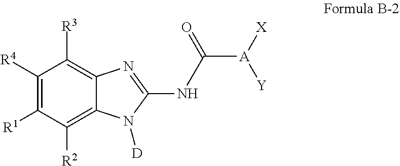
C1([R4])=C([R1])C([R2])=C2C(=C1[R3])N=C(NC([A]([X])[Y])(=O)C)N2[D]
